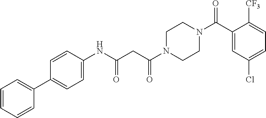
C1(NC(=O)CC(=O)N2CCN(C(C3=CC(Cl)=CC=C3[CF3])=O)CC2)=CC=C(C2=CC=CC=C2)C=C1
